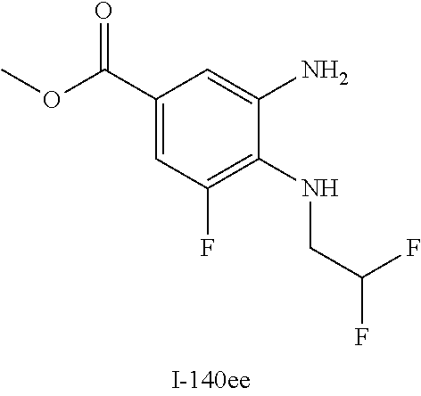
C1(C(OC)=O)=CC(F)=C(NCC(F)F)C(N)=C1
